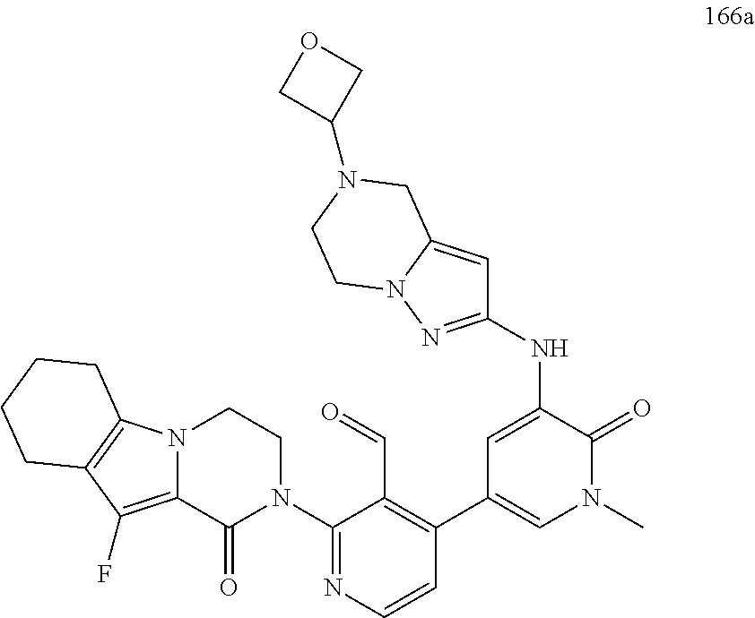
C1(N2CCN3C(=C(F)C4=C3CCCC4)C2=O)=NC=CC(C2=CN(C)C(=O)C(NC3=NN4CCN(C5COC5)CC4=C3)=C2)=C1C=O
